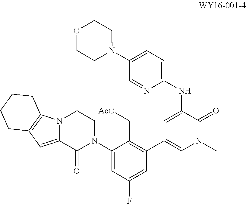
C1(N2CCN3C(=CC4=C3CCCC4)C2=O)=CC(F)=CC(C2=CN(C)C(=O)C(NC3=CC=C(N4CCOCC4)C=N3)=C2)=C1C[AcO]
